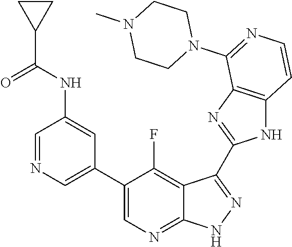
C1=NC=C(C2=CN=C3C(=C2F)C(C2=NC4=C(N2)C=CN=C4N2CCN(C)CC2)=N[N H]3)C=C1NC(C1CC1)=O
